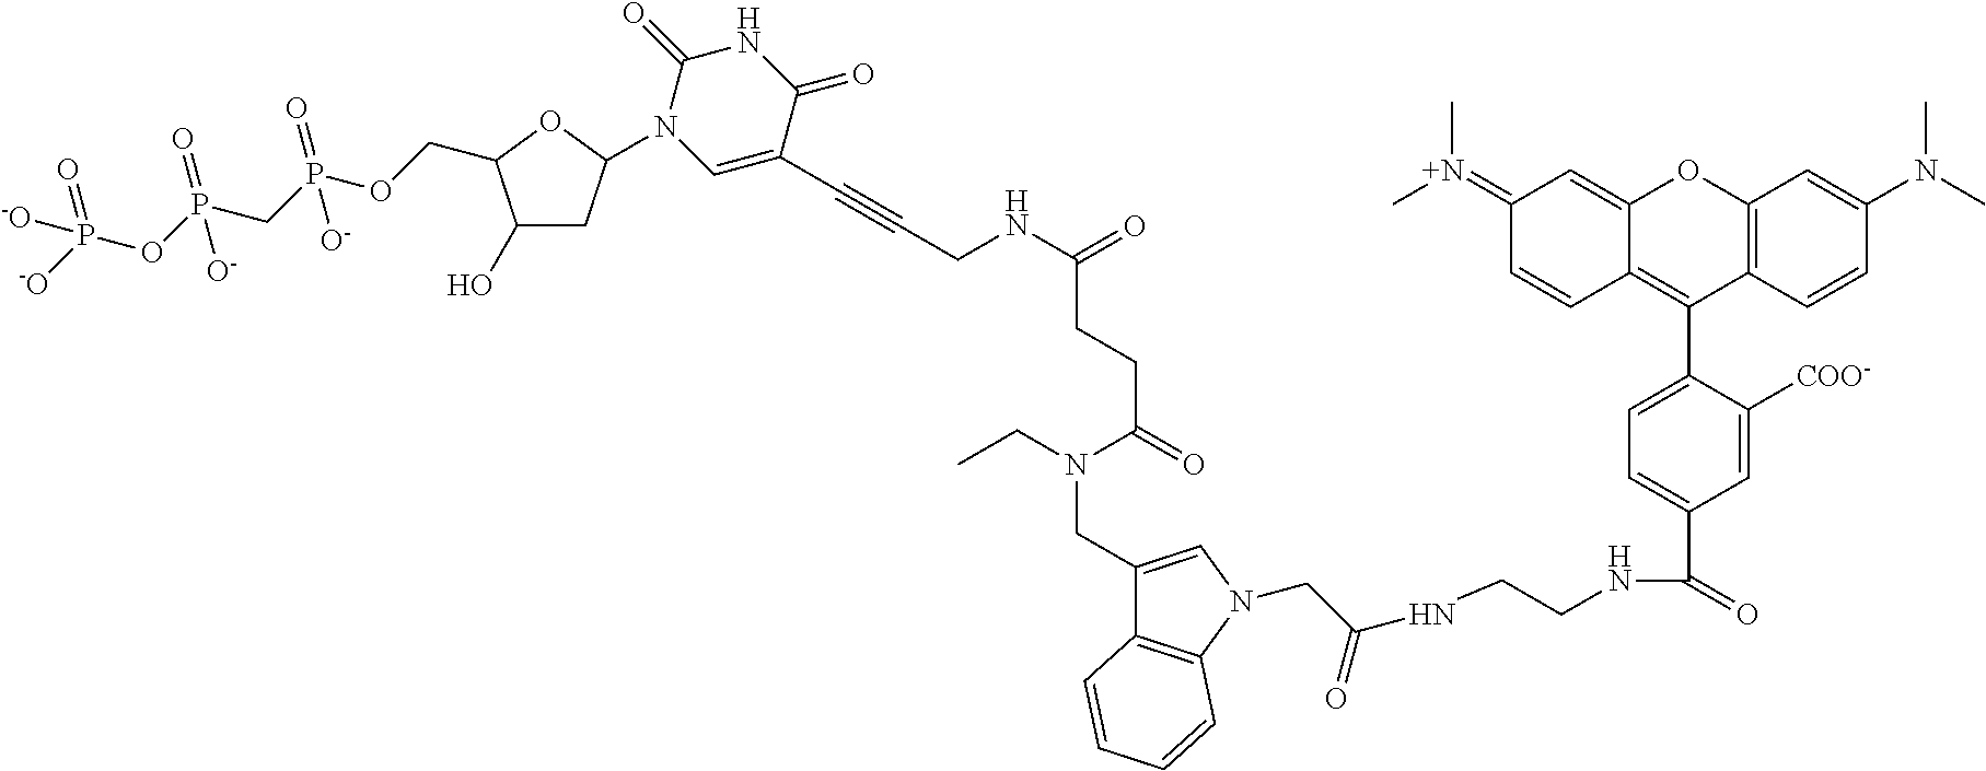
C(N(C(CCC(NCC#CC1=CN(C2CC(O)C(COP(CP(OP([-O])(=O)[-O])(=O)[O-])(=O)[O-])O2)C(=O)NC1=O)=O)=O)CC)C1=CN(CC(NCCNC(=O)C2=CC=C(C3=C4C(=CC(=[N+](C)C)C=C4)OC4=C3C=CC(N(C)C)=C4)C([COO-])=C2)=O)C2=C1C=CC=C2
